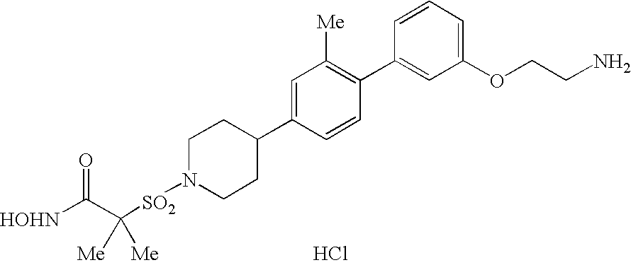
C1N([SO2]C([Me])([Me])C([HOHN])=O)CCC(C2=CC([Me])=C(C3=CC(OCCN)=CC=C3)C=C2)C1.Cl
